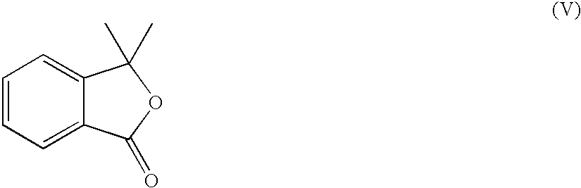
C1=CC=C2C(=C1)C(=O)OC2(C)C
